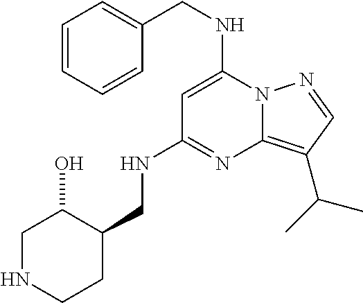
C(NC1=CC(NCC2C(O)CNCC2)=NC2=C(C(C)C)C=NN12)C1=CC=CC=C1
